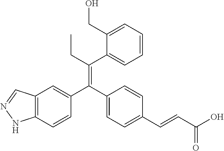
C12=C(C=CC(C(C3=CC=C(C=CC(O)=O)C=C3)=C(CC)C3=CC=CC=C3CO)=C1)NN=C2
